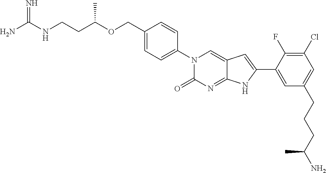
C(CC(OCC1=CC=C(N2C(=O)N=C3C(=C2)C=C(C2=CC(CCCC(N)C)=CC(Cl)=C2F)N3)C=C1)C)NC(N)=N
